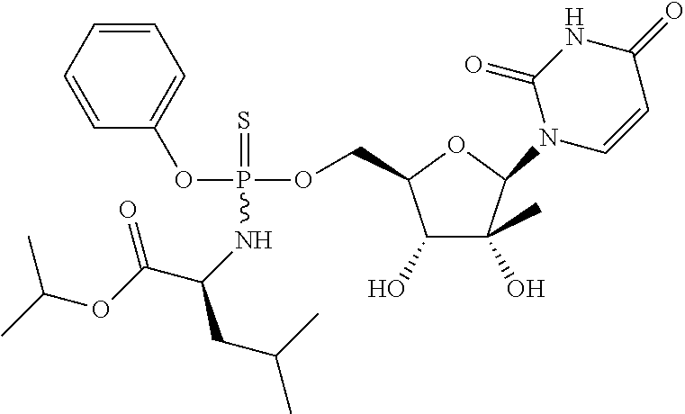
C1=CC=CC(OP(OCC2C(O)C(O)(C)C(N3C=CC(=O)NC3=O)O2)(=S)NC(CC(C)C)C(OC(C)C)=O)=C1
